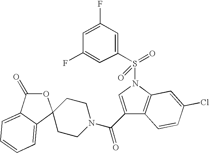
C1(C(N2CCC3(C4=CC=CC=C4C(=O)O3)CC2)=O)=CN(S(=O)(C2=CC(F)=CC(F)=C2)=O)C2=C1C=CC(Cl)=C2
